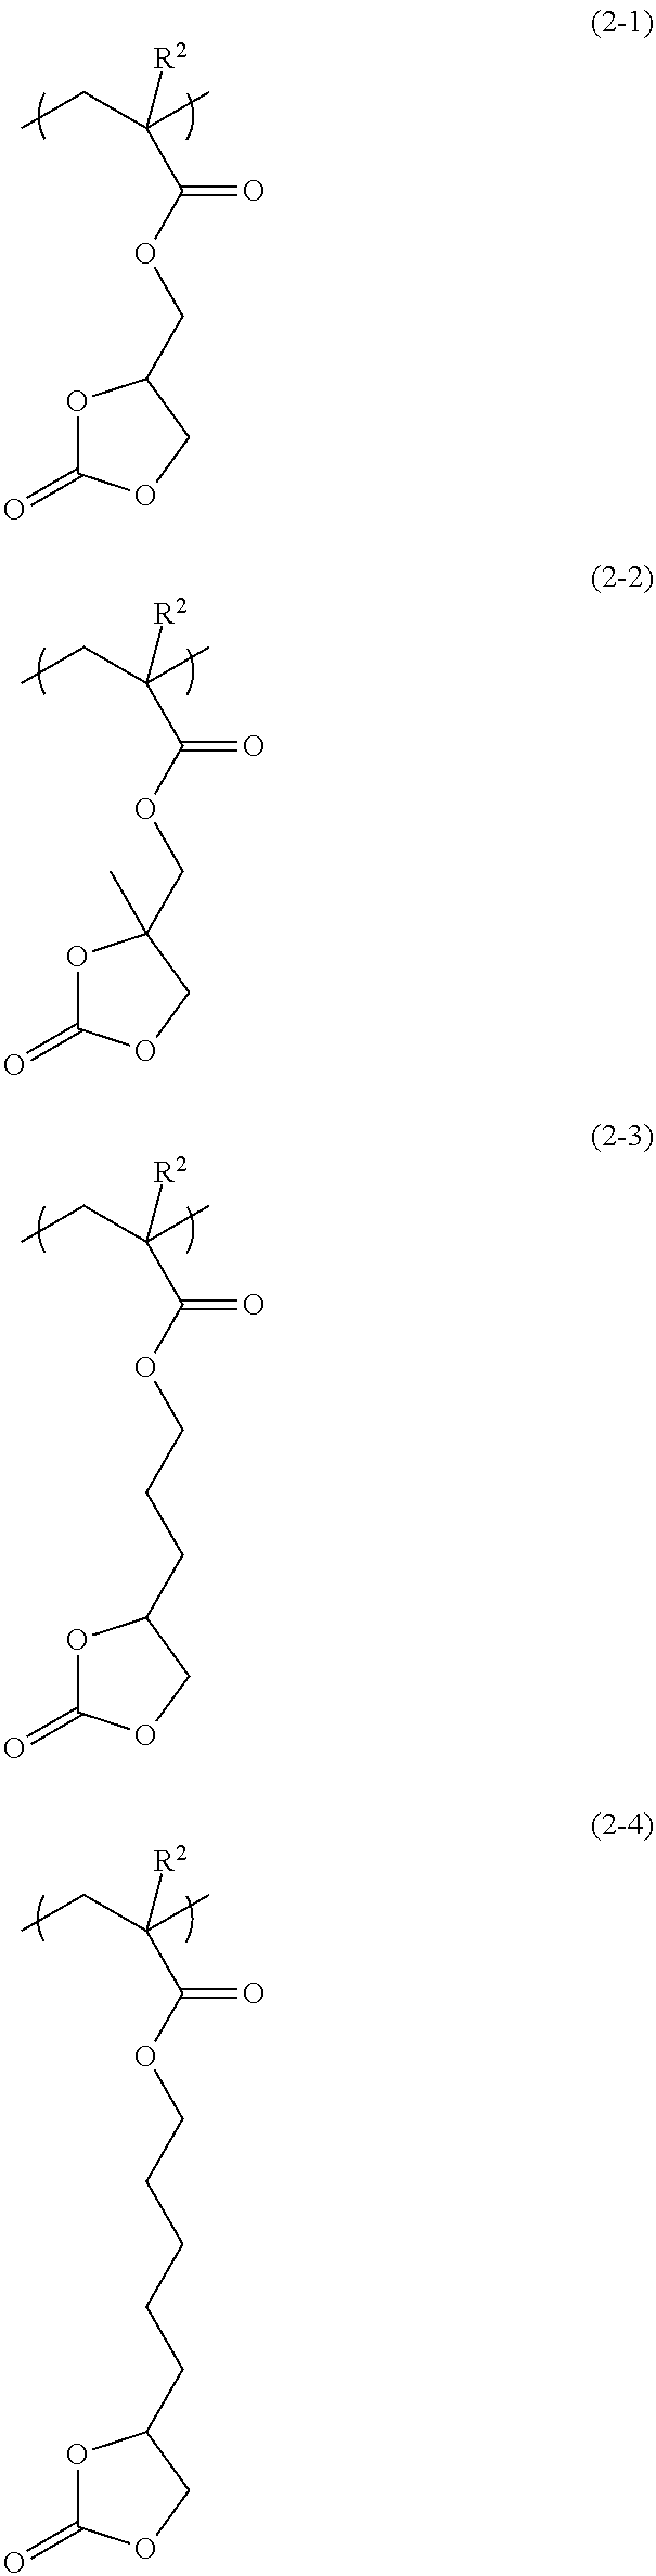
O1C(=O)OCC1COC(C([R2])(C)CC)=O.O1C(=O)OCC1(COC(C([R2])(C)CC)=O)C.O1C(=O)OCC1CCCOC(C([R2])(C)CC)=O.O1C(=O)OCC1CCCCCOC(C([R2])(C)CC)=O
